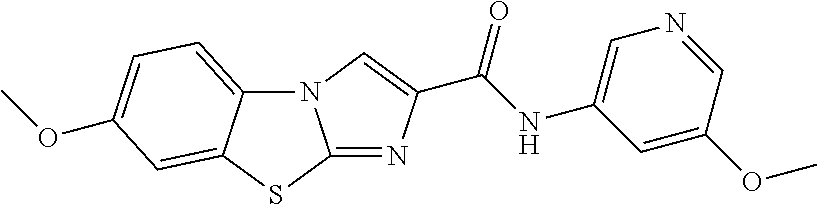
N12C3=CC=C(OC)C=C3SC1=NC(C(=O)NC1=CN=CC(OC)=C1)=C2
